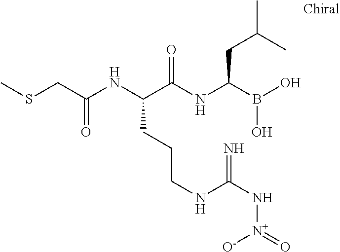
C(C(NC(C(NC(B(O)O)CC(C)C)=O)CCCNC(N[N+](=O)[O-])=N)=O)SC
